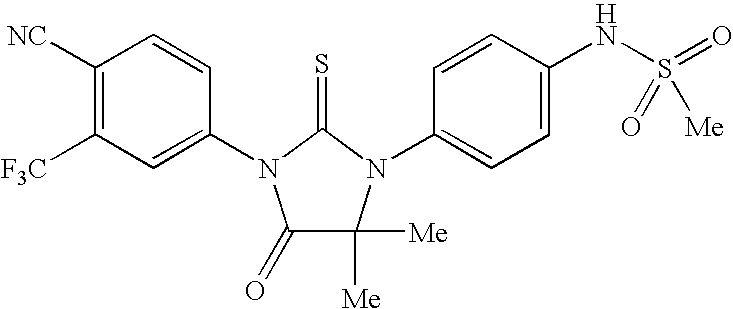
C1([NC])=C([F3C])C=C(N2C(=O)C([Me])([Me])N(C3=CC=C(NS(=O)(=O)[Me])C=C3)C2=S)C=C1
